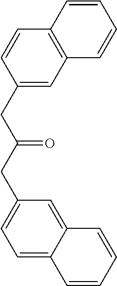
C1(CC(CC2=CC=C3C(=C2)C=CC=C3)=O)=CC2=C(C=C1)C=CC=C2
